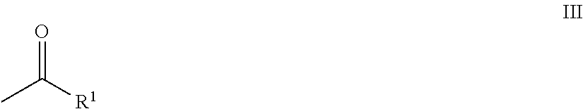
O=C([R1])C
